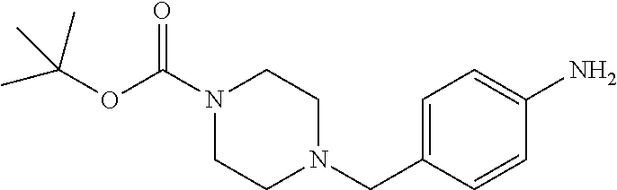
C1=C(CN2CCN(C(OC(C)(C)C)=O)CC2)C=CC(N)=C1
